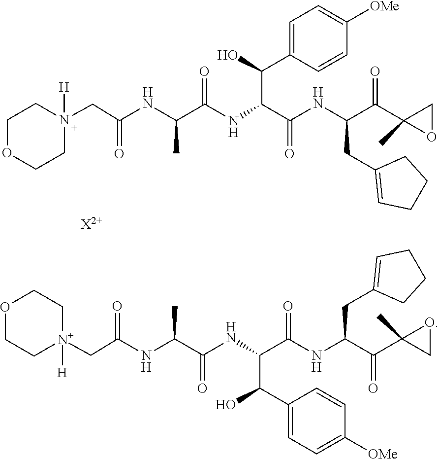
C1CN(CC(=O)NC(C(=O)NC(C(C2=CC=C([OMe])C=C2)O)C(=O)NC(C(=O)C2(C)OC2)CC2=CCCC2)C)([H])CCO1.[X2+].C1C[N+](CC(=O)NC(C(=O)NC(C(C2=CC=C([OMe])C=C2)O)C(=O)NC(C(=O)C2(C)OC2)CC2=CCCC2)C)([H])CCO1
